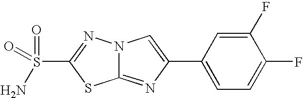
C12=NC(C3=CC=C(F)C(F)=C3)=CN1N=C(S(=O)(=O)N)S2
